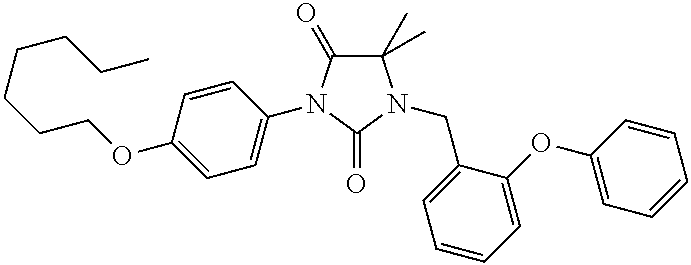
C1(C)(C)C(=O)N(C2=CC=C(OCCCCCCC)C=C2)C(=O)N1CC1=CC=CC=C1OC1=CC=CC=C1
